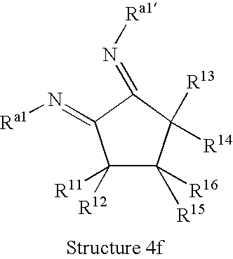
C1([R11])([R12])C([R15])([R16])C([R13])([R14])C(=N[Ra1])C1=N[Ra1]
